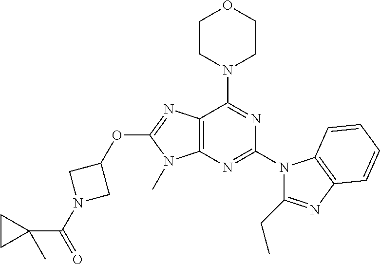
C12=C(N=C(N3C(CC)=NC4=C3C=CC=C4)N=C1N1CCOCC1)N(C)C(OC1CN(C(=O)C3(C)CC3)C1)=N2
